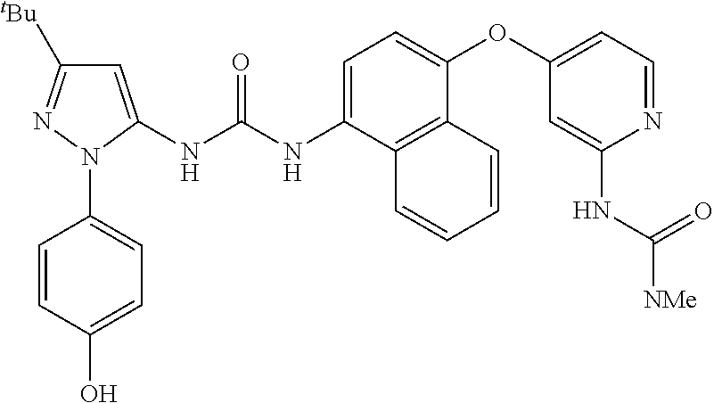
C1=CC(O)=CC=C1N1C(NC(NC2=CC=C(OC3=CC=NC(NC([NMe])=O)=C3)C3=C2C=CC=C3)=O)=CC([tBu])=N1
